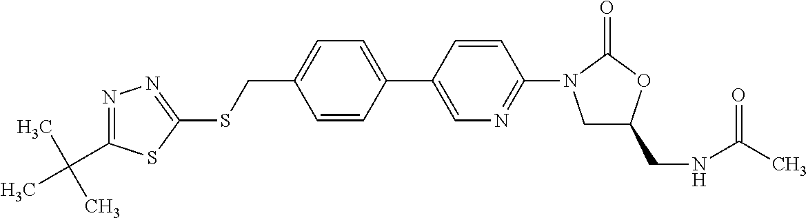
C(C1=CC=C(C2=CN=C(N3CC(CNC(C)=O)OC3=O)C=C2)C=C1)SC1=NN=C(C(C)(C)C)S1
